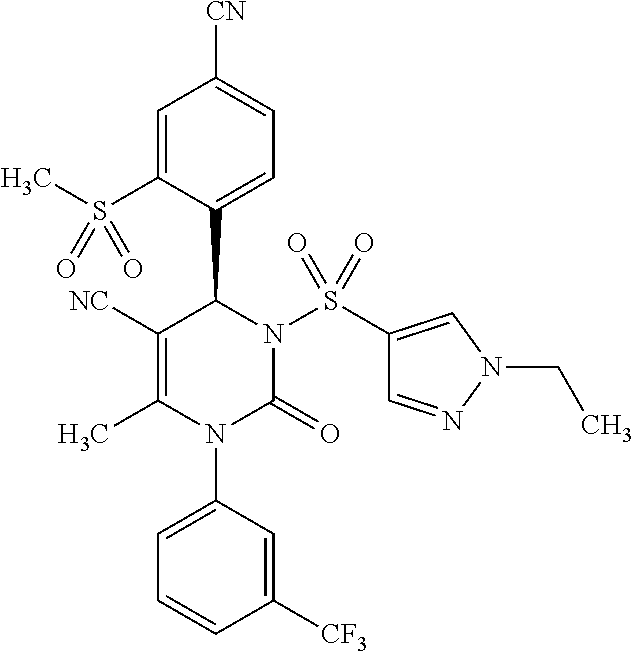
C1=C(S(C)(=O)=O)C(C2N(S(C3=CN(CC)N=C3)(=O)=O)C(=O)N(C3=CC=CC([CF3])=C3)C(C)=C2[NC])=CC=C1[CN]
